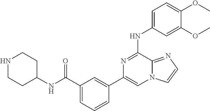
C1=C(NC2=NC(C3=CC(C(NC4CCNCC4)=O)=CC=C3)=CN3C2=NC=C3)C=C(OC)C(OC)=C1
